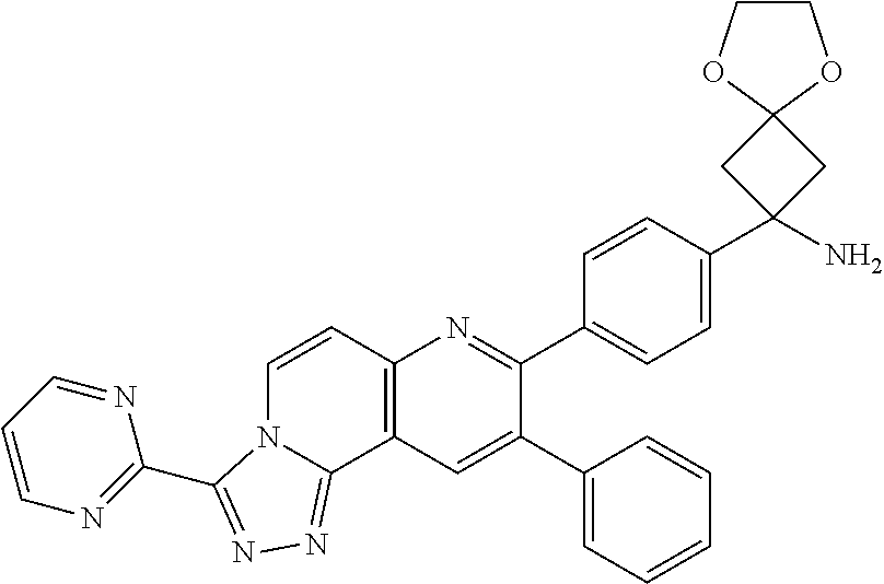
C1(C2=CC3=C(N=C2C2=CC=C(C4(N)CC5(C4)OCCO5)C=C2)C=CN2C3=NN=C2C2=NC=CC=N2)=CC=CC=C1
